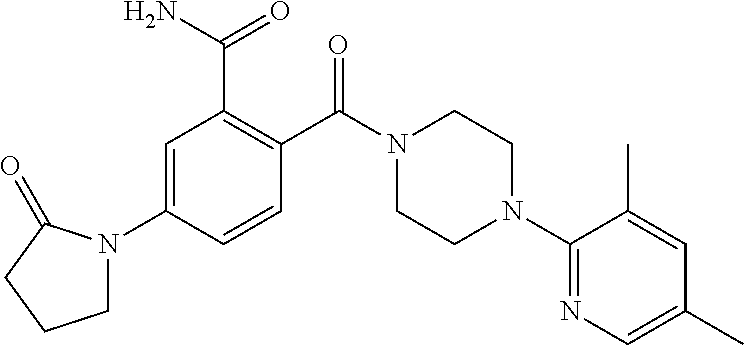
C1=C(N2CCCC2=O)C=CC(C(N2CCN(C3=NC=C(C)C=C3C)CC2)=O)=C1C(N)=O
